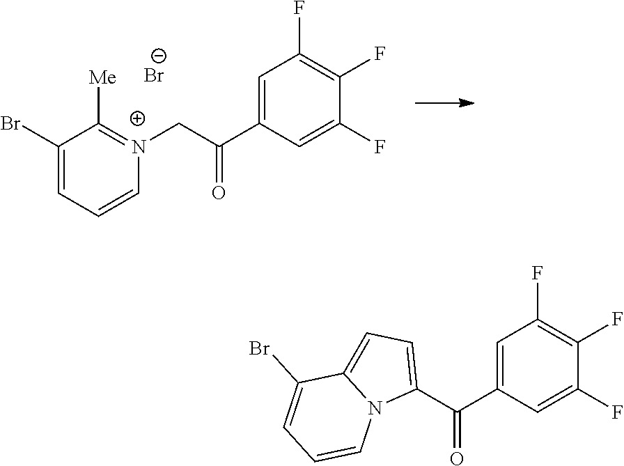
C1=C(C(C[N+]2=C([Me])C(Br)=CC=C2)=O)C=C(F)C(F)=C1F.[Br-].C1=C(C(C2=CC=C3N2C=CC=C3Br)=O)C=C(F)C(F)=C1F
